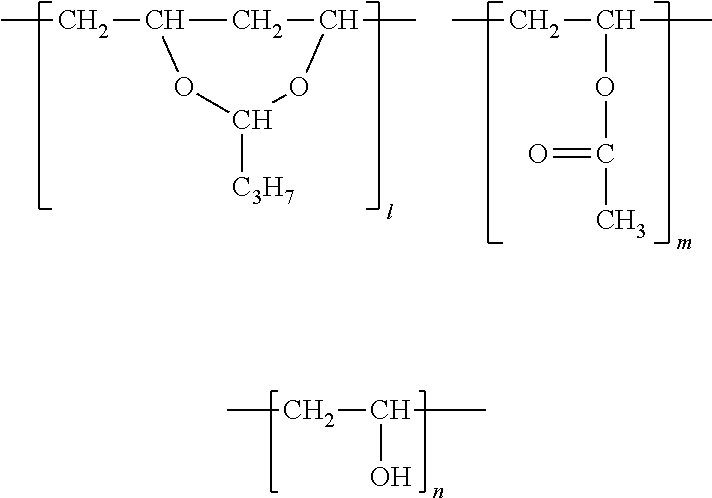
CCC1CC(C)OC([C3H7])O1.CCC(C)OC(C)=O.CCC(C)O
